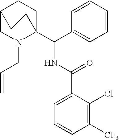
C12CN(CC=C)C(C(C3=CC=CC=C3)NC(C3=CC=CC([CF3])=C3Cl)=O)(CC1)CC2
